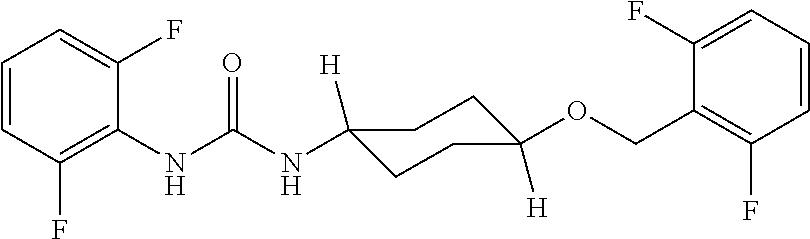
C1(NC(NC2([H])CCC([H])(OCC3=C(F)C=CC=C3F)CC2)=O)=C(F)C=CC=C1F
